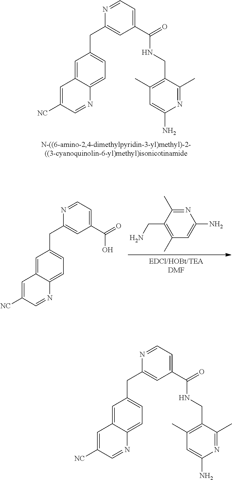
C1=C([NC])C=NC2=CC=C(CC3=CC(C(=O)NCC4=C(C)C=C(N)N=C4C)=CC=N3)C=C12.N1=C(C)C(CN)=C(C)C=C1N.C1=C([NC])C=NC2=CC=C(CC3=CC(C(=O)O)=CC=N3)C=C12.C1=C([NC])C=NC2=CC=C(CC3=CC(C(=O)NCC4=C(C)C=C(N)N=C4C)=CC=N3)C=C12
